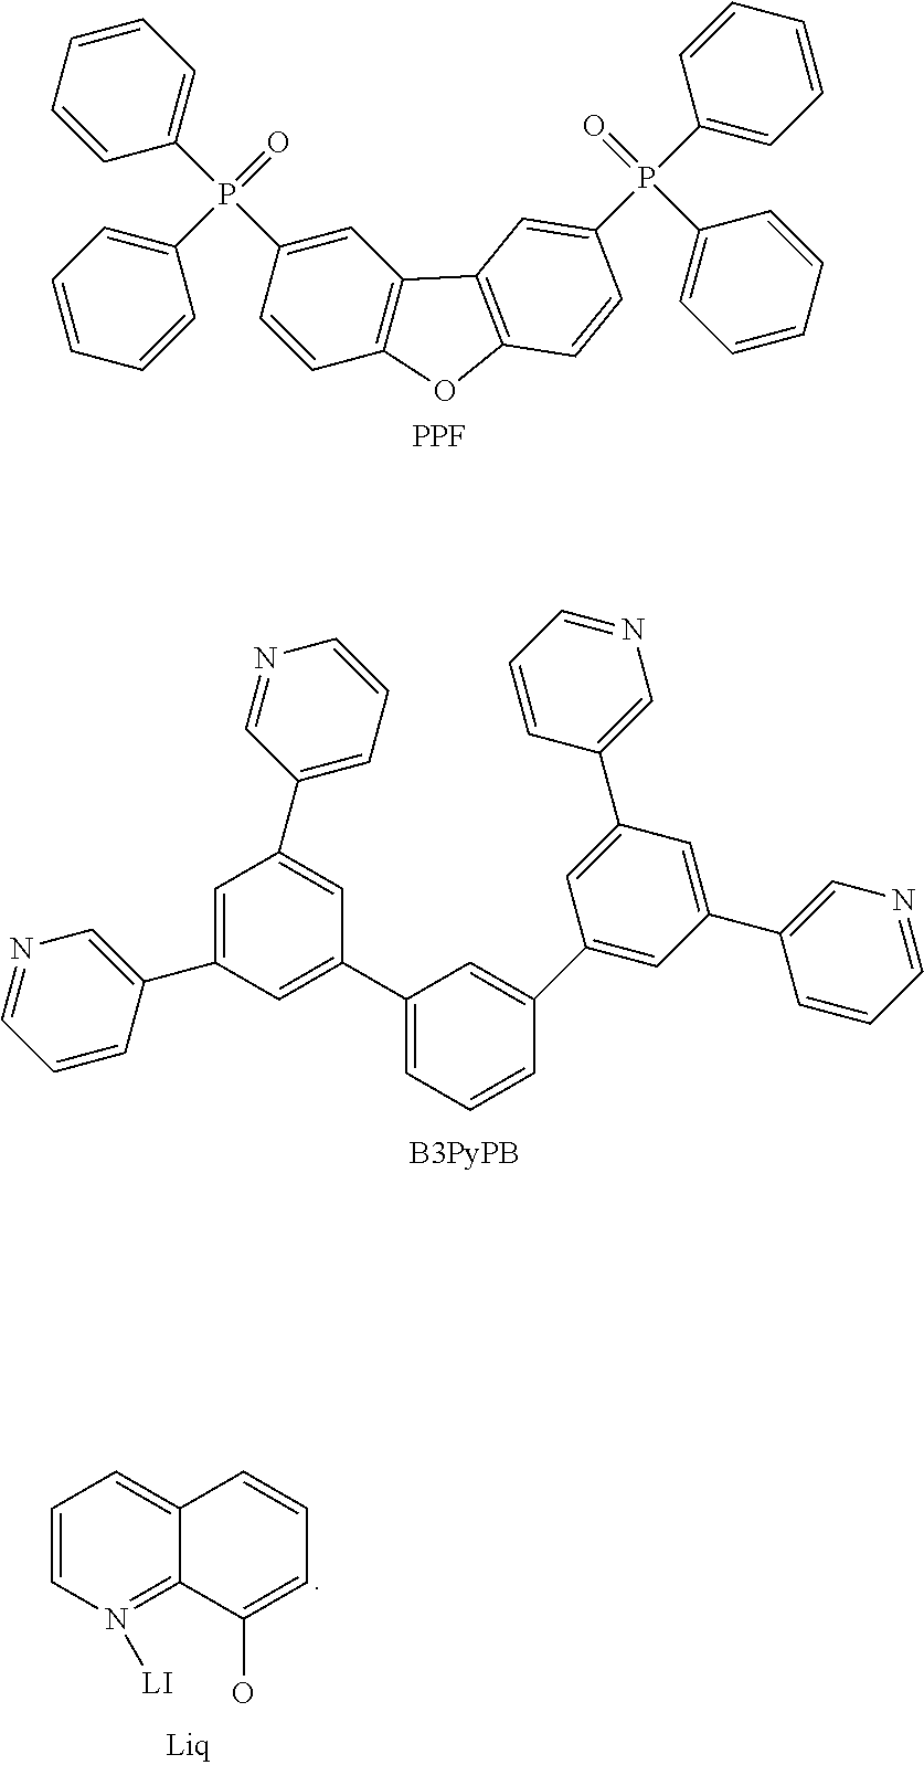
C1(P(C2=CC=CC=C2)(C2=CC=CC=C2)=O)=CC2=C(C=C1)OC1=C2C=C(P(C2=CC=CC=C2)(C2=CC=CC=C2)=O)C=C1.[PPF].C1(C2=CC(C3=CN=CC=C3)=CC(C3=CC=CN=C3)=C2)=CC=CC(C2=CC(C3=CN=CC=C3)=CC(C3=CN=CC=C3)=C2)=C1.C1=CN([LI])=C2C(=C1)C=CC=C2O
